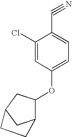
C1(Cl)=CC(OC2C3CC(C2)CC3)=CC=C1C#N
